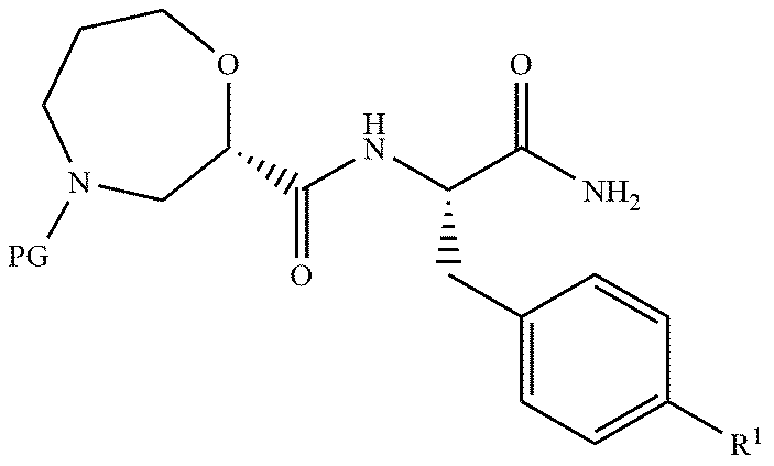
C1(C(NC(C(N)=O)CC2=CC=C([R1])C=C2)=O)OCCCN([GP])C1
